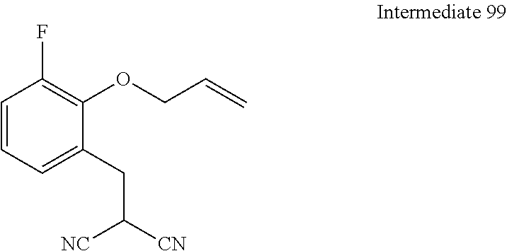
C1=CC=C(CC([CN])[NC])C(OCC=C)=C1F
